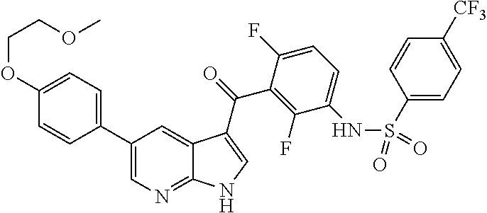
C1(C2=CC=C(OCCOC)C=C2)=CN=C2C(=C1)C(C(=O)C1=C(F)C(NS(=O)(=O)C3=CC=C([CF3])C=C3)=CC=C1F)=CN2
